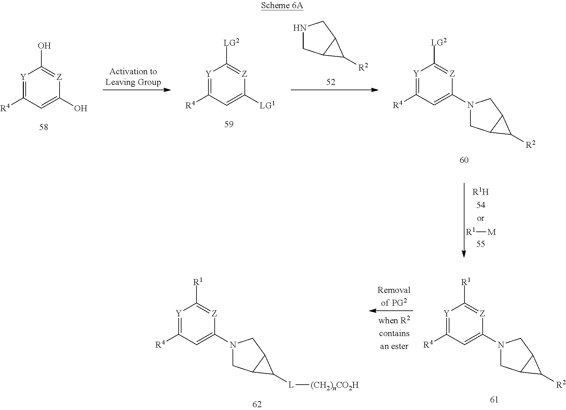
[Y]1=C([R4])C=C(O)[Z]=C1O.[Y]1=C([R4])C=C([LG1])[Z]=C1[LG2].N1CC2C(C1)C2[R2].[Y]1=C([R4])C=C(N2CC3C(C2)C3[R2])[Z]=C1[LG2].[R1][M].[Y]1=C([R4])C=C(N2CC3C(C2)C3[R2])[Z]=C1[R1].[Y]1=C([R4])C=C(N2CC3C(C2)C3[L][(CH2)nCO2H])[Z]=C1[R1]
